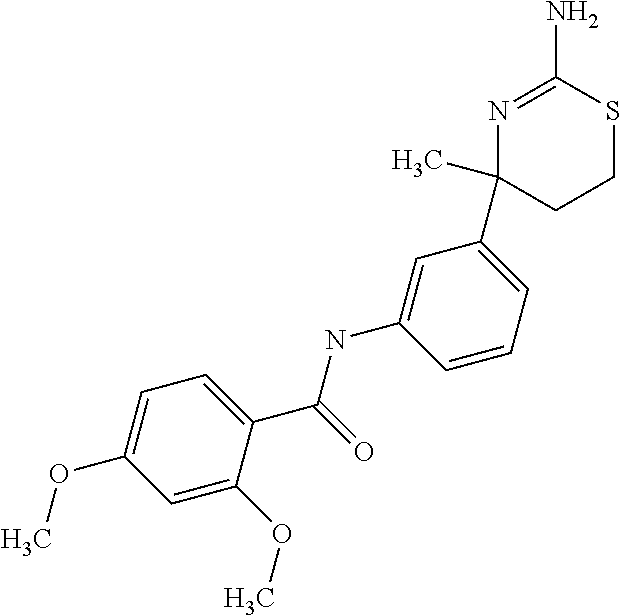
N1=C(N)SCCC1(C1=CC=CC(NC(C2=CC=C(OC)C=C2OC)=O)=C1)C
